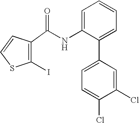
C1(I)=C(C(NC2=CC=CC=C2C2=CC=C(Cl)C(Cl)=C2)=O)C=CS1
